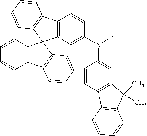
C12=C(C=C(N([#])C3=CC4=C(C=C3)C3=C(C4(C)C)C=CC=C3)C=C1)C1(C3=C2C=CC=C3)C2=C(C=CC=C2)C2=C1C=CC=C2
